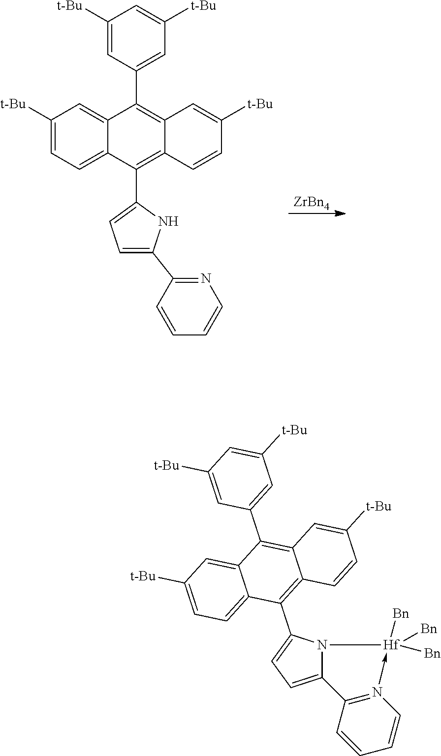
C12=CC=C([t-Bu])C=C1C(C1=CC([t-Bu])=CC([t-Bu])=C1)=C1C=C([t-Bu])C=CC1=C2C1=CC=C(C2=NC=CC=C2)N1.[ZrBn4].C12=CC=C(C3=C4C(=C(C5=CC([t-Bu])=CC([t-Bu])=C5)C5=CC([t-Bu])=CC=C35)C=C([t-Bu])C=C4)N1[Hf]([Bn])([Bn])([Bn])-N1=C2C=CC=C1
